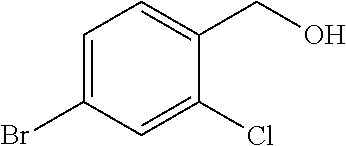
C1=C(Br)C=C(Cl)C(CO)=C1
